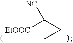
C1([NC])([EtOOC])CC1
